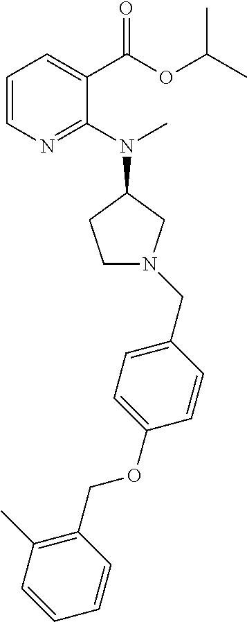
C1=C(CN2CCC(N(C)C3=NC=CC=C3C(=O)OC(C)C)C2)C=CC(OCC2=C(C)C=CC=C2)=C1
